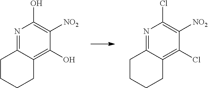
N1=C2C(=C(O)C([NO2])=C1O)CCCC2.N1=C2C(=C(Cl)C([NO2])=C1Cl)CCCC2
